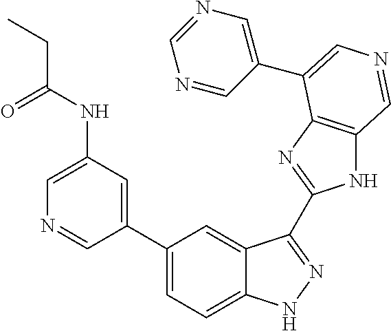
C1=C(NC(=O)CC)C=C(C2=CC=C3C(=C2)C(C2=NC4=C(N2)C=NC=C4C2=CN=CN=C2)=NN3)C=N1
